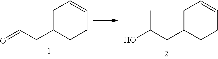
C1(CC=O)CCC=CC1.OC(CC1CCC=CC1)C
